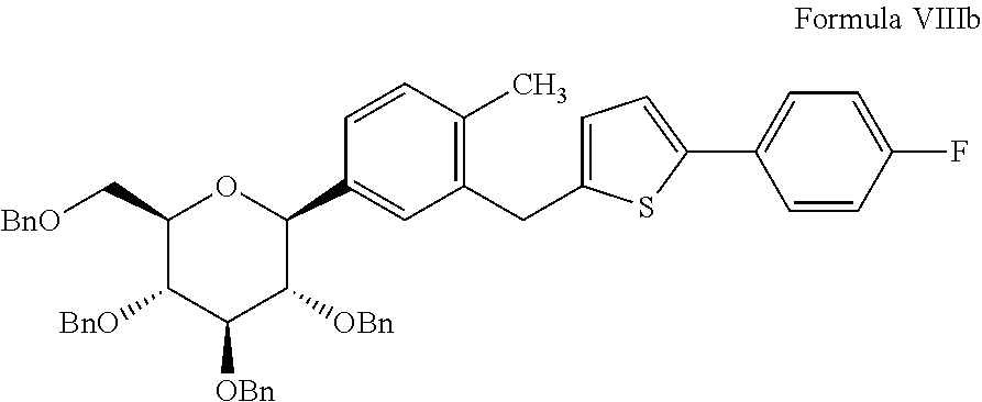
C1(CC2=C(C)C=CC(C3OC(C[BnO])C([BnO])C([OBn])C3[OBn])=C2)=CC=C(C2=CC=C(F)C=C2)S1
